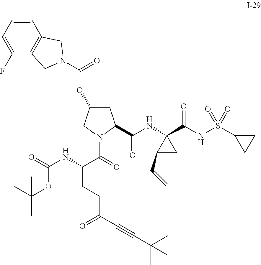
C1=CC=C(F)C2=C1CN(C(=O)OC1CC(C(NC3(C(NS(C4CC4)(=O)=O)=O)C(C=C)C3)=O)N(C(=O)C(NC(=O)OC(C)(C)C)CCC(C#CC(C)(C)C)=O)C1)C2
